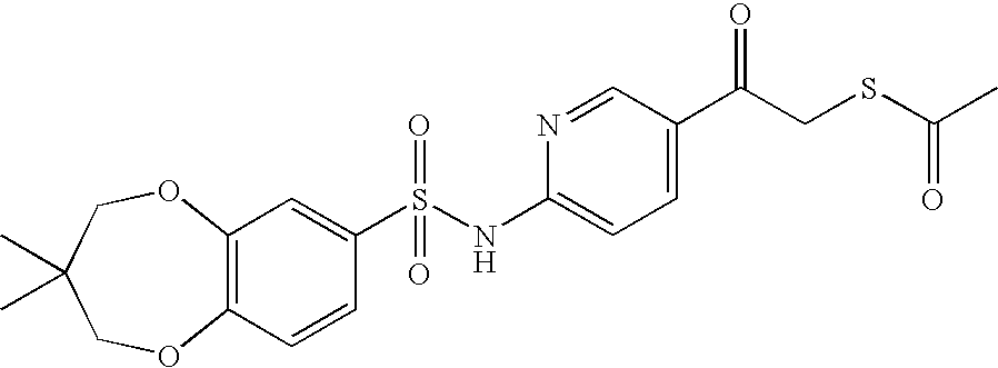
C12=C(C=CC(S(NC3=CC=C(C(CSC(C)=O)=O)C=N3)(=O)=O)=C1)OCC(C)(C)CO2
